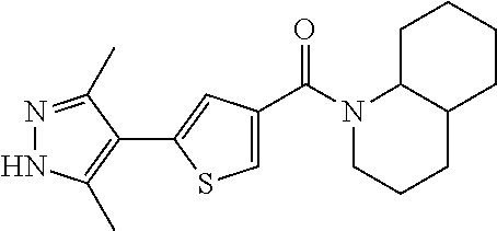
N1(C(=O)C2=CSC(C3=C(C)NN=C3C)=C2)CCCC2C1CCCC2
